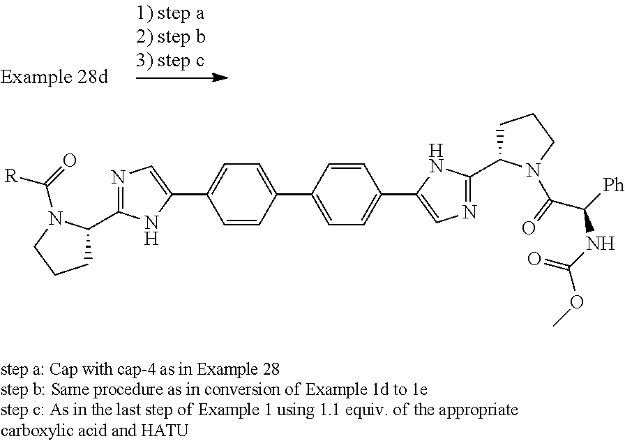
C1=CC(C2=CC=C(C3=CN=C(C4CCCN4C(C([Ph])NC(OC)=O)=O)N3)C=C2)=CC=C1C1=CN=C(C2CCCN2C(=O)[R])N1
